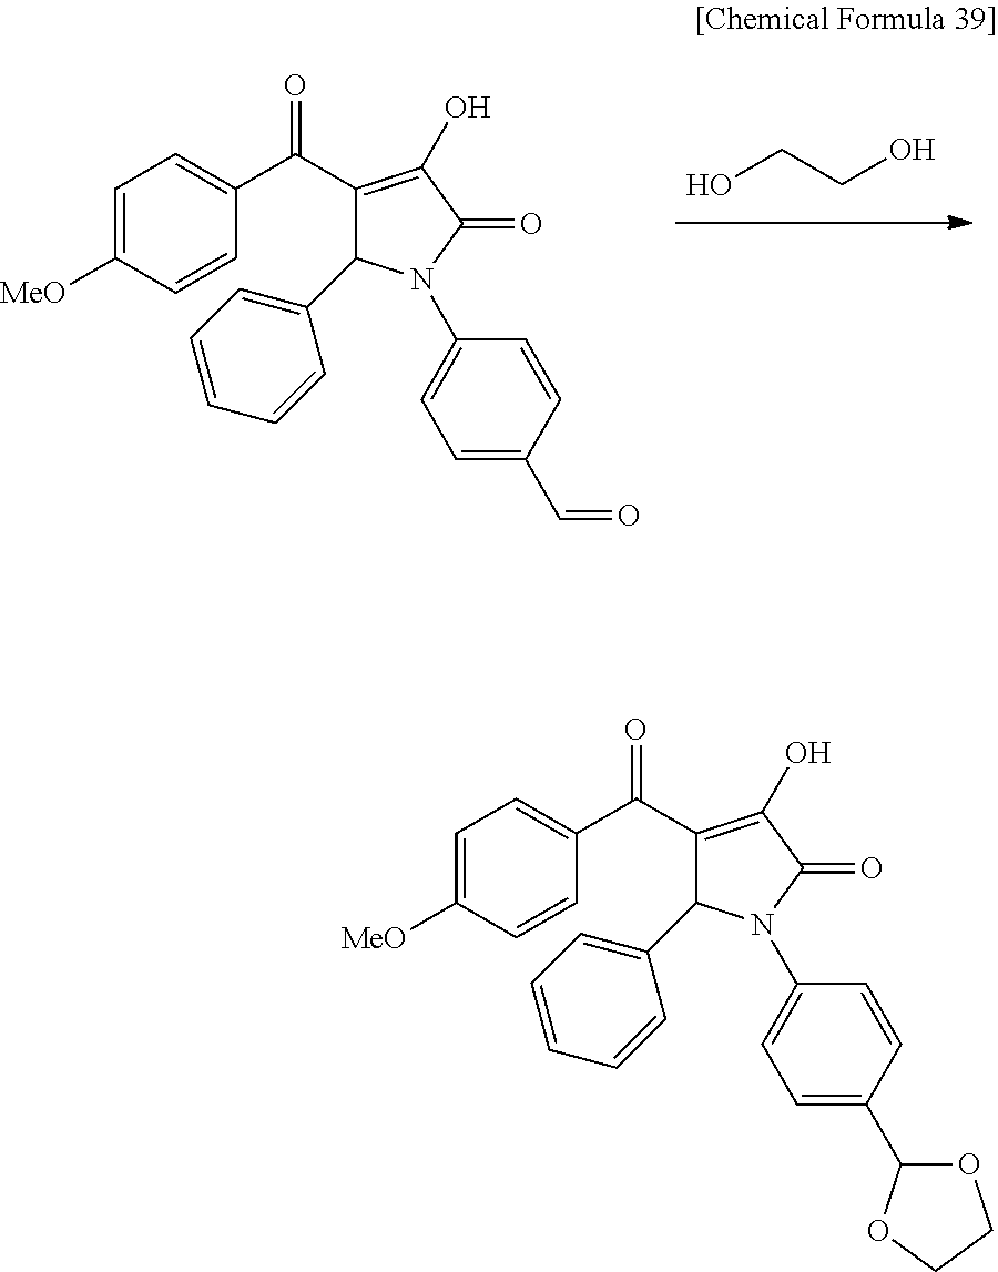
C1=C([MeO])C=CC(C(C2=C(O)C(=O)N(C3=CC=C(C=O)C=C3)C2C2=CC=CC=C2)=O)=C1.OCCO.C1=C([MeO])C=CC(C(C2=C(O)C(=O)N(C3=CC=C(C4OCCO4)C=C3)C2C2=CC=CC=C2)=O)=C1
